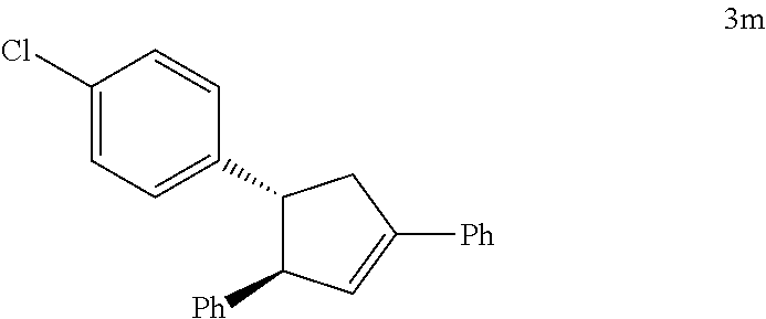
C1(Cl)=CC=C(C2C([Ph])C=C([Ph])C2)C=C1
